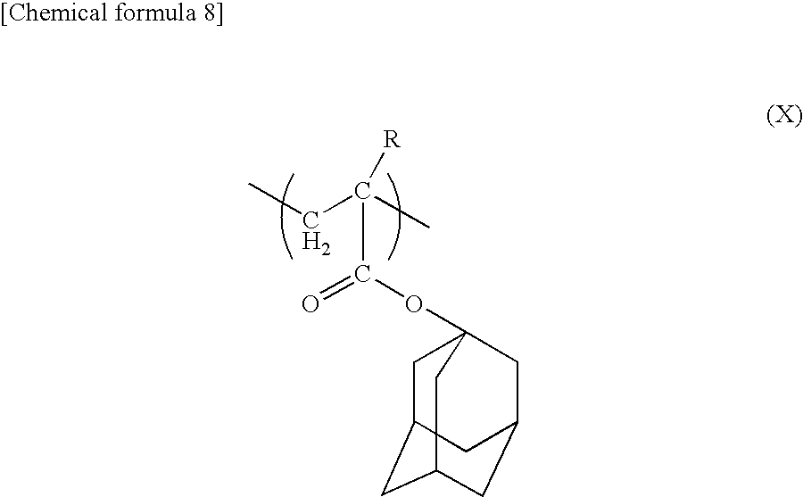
O=C(C(C)(CC)[R])OC12CC3CC(CC(C1)C3)C2
